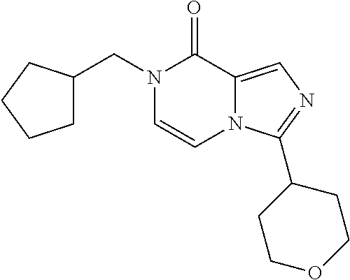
C1C(CN2C=CN3C(=CN=C3C3CCOCC3)C2=O)CCC1
